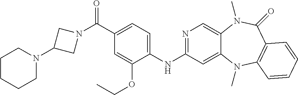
C1(NC2=NC=C3C(=C2)N(C)C2=C(C(=O)N3C)C=CC=C2)=CC=C(C(N2CC(N3CCCCC3)C2)=O)C=C1OCC
